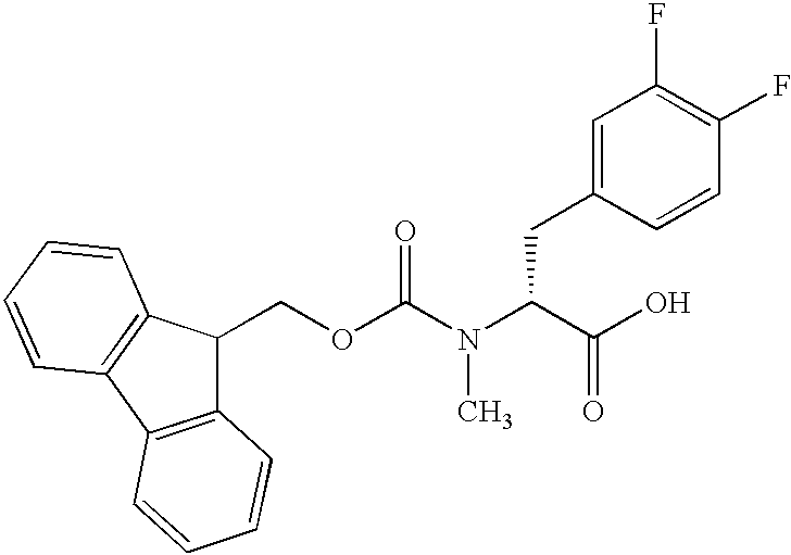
C12=C(C3=C(C1COC(N(C(C(O)=O)CC1=CC(F)=C(F)C=C1)C)=O)C=CC=C3)C=CC=C2
